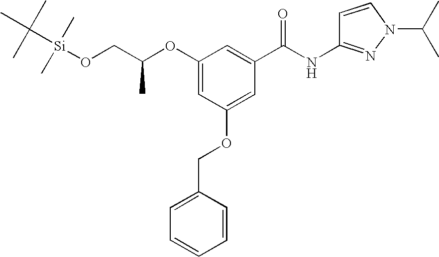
C(C(OC1=CC(OCC2=CC=CC=C2)=CC(C(NC2=NN(C(C)C)C=C2)=O)=C1)C)O[Si](C(C)(C)C)(C)C
